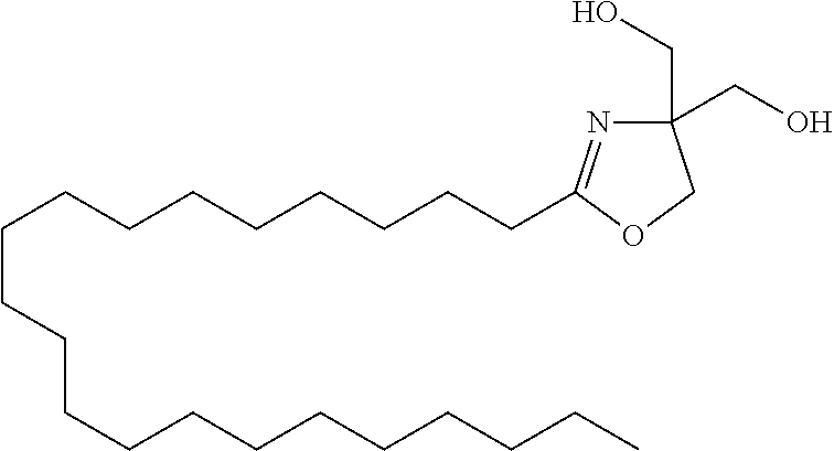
C1(CO)(CO)N=C(CCCCCCCCCCCCCCCCCCCCC)OC1
